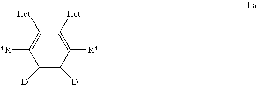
C1([Het])=C([R*])C([D])=C([D])C([*R])=C1[Het]
